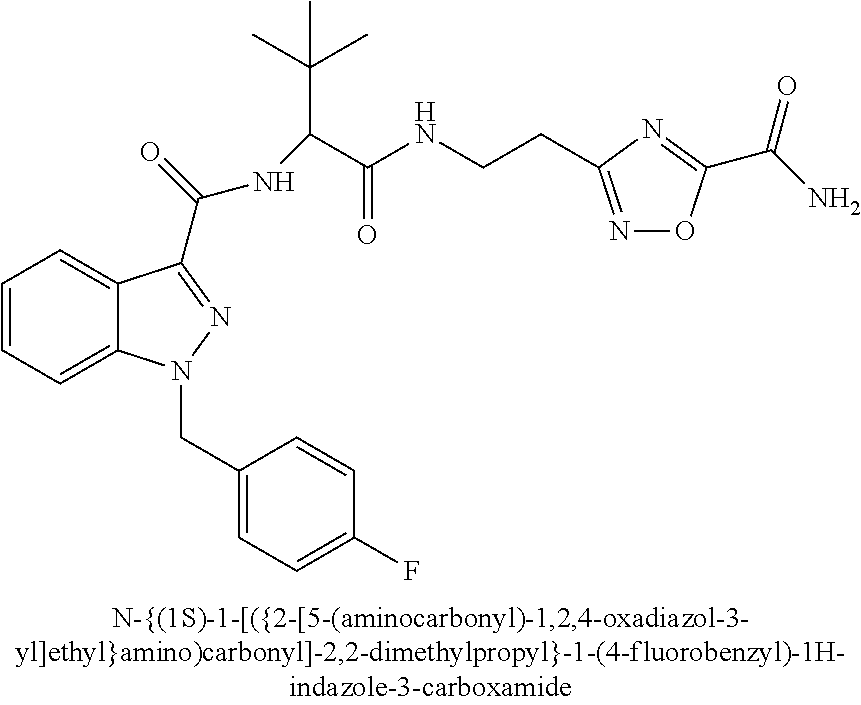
C1=CC=C2C(=C1)C(C(NC(C(C)(C)C)C(NCCC1=NOC(C(N)=O)=N1)=O)=O)=NN2CC1=CC=C(F)C=C1
